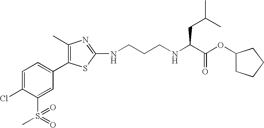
C1=C(Cl)C(S(=O)(C)=O)=CC(C2=C(C)N=C(NCCCNC(C(OC3CCCC3)=O)CC(C)C)S2)=C1
